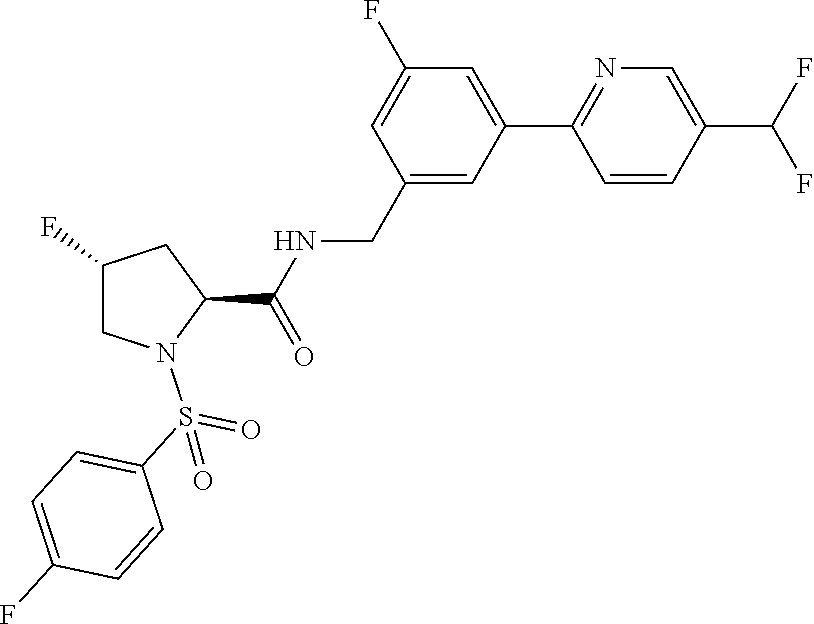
C1(CNC(C2CC(F)CN2S(C2=CC=C(F)C=C2)(=O)=O)=O)=CC(C2=NC=C(C(F)F)C=C2)=CC(F)=C1
